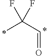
C(F)(F)(C)C=O
